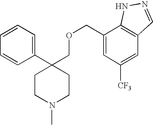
C1=CC=C(C2(COCC3=CC([CF3])=CC4=C3NN=C4)CCN(C)CC2)C=C1
